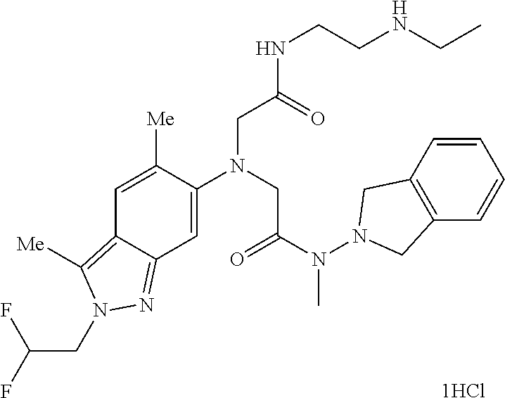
C1=C([Me])C(N(CC(N(N2CC3=C(C2)C=CC=C3)C)=O)CC(NCCNCC)=O)=CC2=NN(CC(F)F)C([Me])=C12
